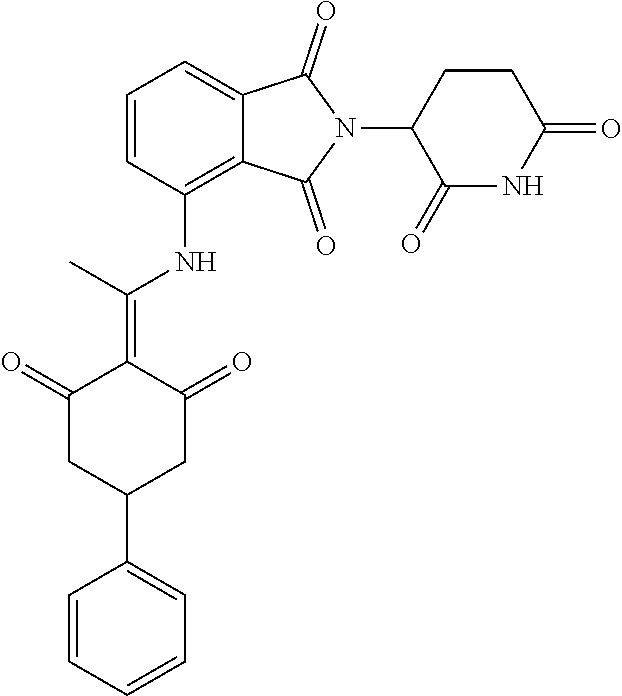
C1=CC(NC(=C2C(=O)CC(C3=CC=CC=C3)CC2=O)C)=C2C(=C1)C(=O)N(C1C(=O)NC(=O)CC1)C2=O
